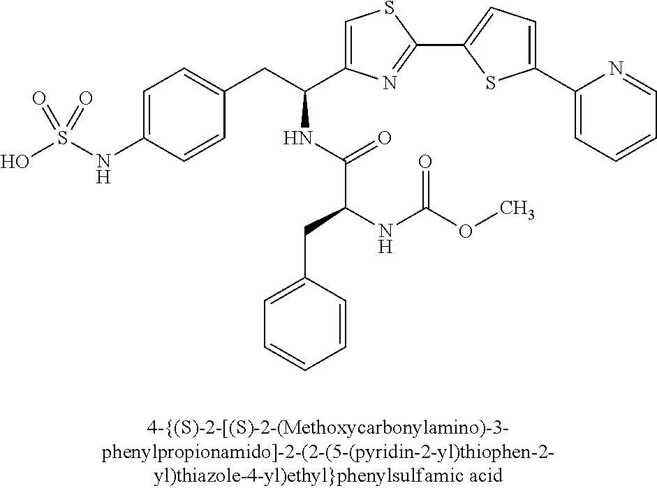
OS(NC1=CC=C(CC(C2=CSC(C3=CC=C(C4=CC=CC=N4)S3)=N2)NC(C(NC(OC)=O)CC2=CC=CC=C2)=O)C=C1)(=O)=O
